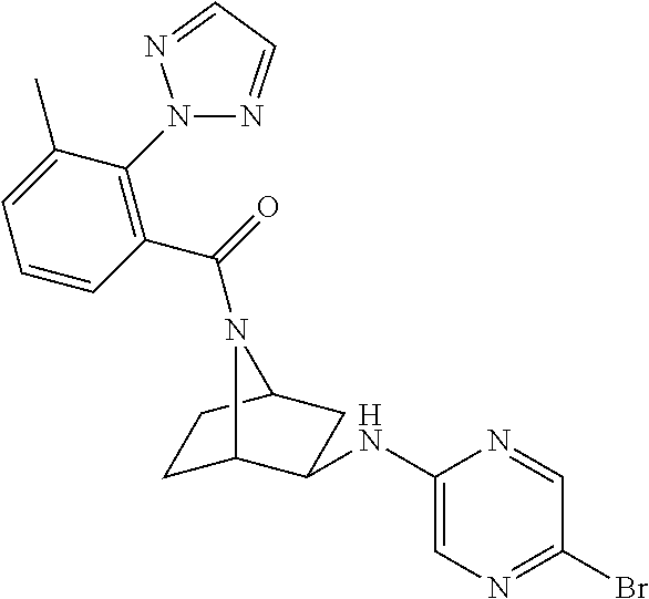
C1C2C(NC3=CN=C(Br)C=N3)CC(C1)N2C(=O)C1=C(N2N=CC=N2)C(C)=CC=C1
